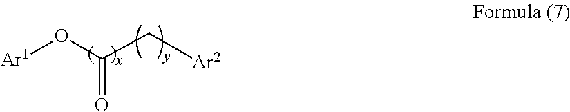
[Ar1]OC(C[Ar2])=O
